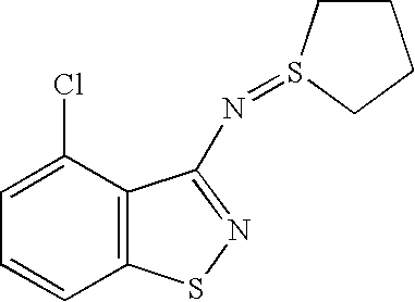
C1=C(Cl)C2=C(C=C1)SN=C2N=S1CCCC1
